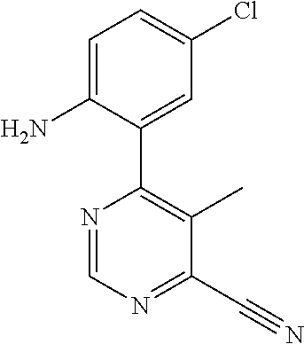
C1(C#N)=NC=NC(C2=CC(Cl)=CC=C2N)=C1C
